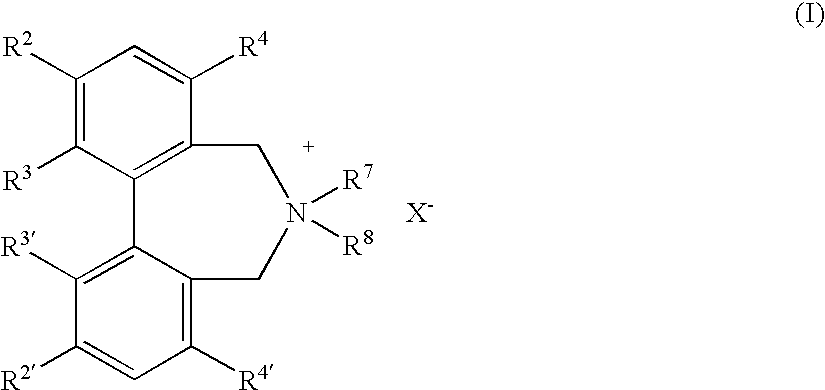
C1([R2])=C([R3])C2=C(C([R4])=C1)CN([R7])([R8])CC1=C([R4])C=C([R2])C([R3])=C21.[X-]
